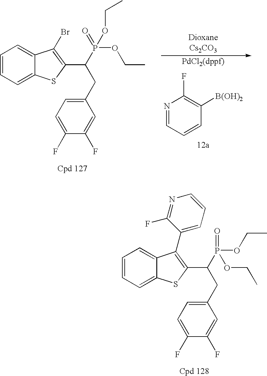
N1=CC=CC([B(OH)2])=C1F.C1=CC=C2C(=C1)C(Br)=C(C(P(OCC)(=O)OCC)CC1=CC=C(F)C(F)=C1)S2.C1=CC=C2C(=C1)C(C1=CC=CN=C1F)=C(C(P(=O)(OCC)OCC)CC1=CC=C(F)C(F)=C1)S2
